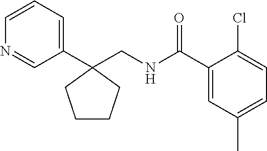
C1(C(NCC2(C3=CC=CN=C3)CCCC2)=O)=CC(C)=CC=C1Cl
